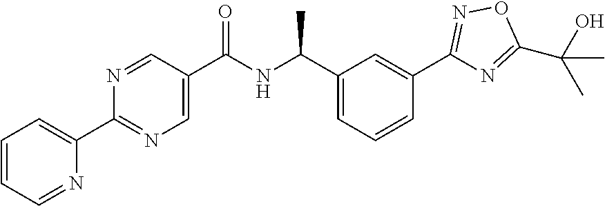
C1(C(NC(C2=CN=C(C3=CC=CC=N3)N=C2)=O)C)=CC=CC(C2=NOC(C(C)(O)C)=N2)=C1
